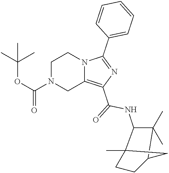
C1N(C(OC(C)(C)C)=O)CC2=C(C(=O)NC3C(C)(C)C4CCC3(C)C4)N=C(C3=CC=CC=C3)N2C1
